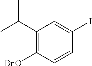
C1(C(C)C)=C([BnO])C=CC(I)=C1
